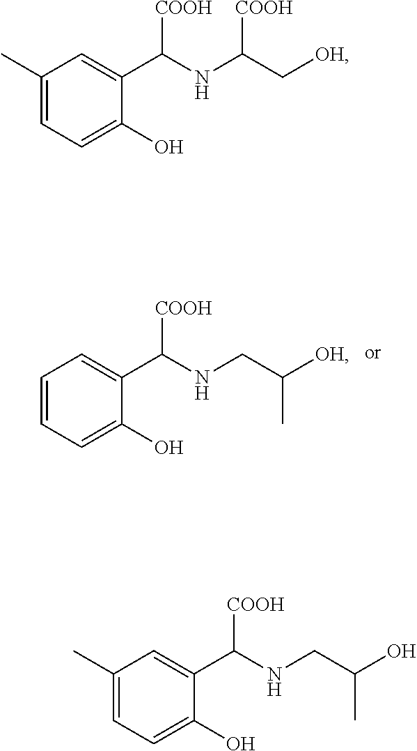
C1=CC=C(O)C(C(NCC([OH])C)[COOH])=C1.C1(C)=CC=C(O)C(C(NCC(O)C)[COOH])=C1.C1(C)=CC=C(O)C(C(NC(C[OH])[COOH])[COOH])=C1
